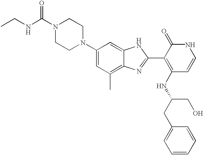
C1(N2CCN(C(NCC)=O)CC2)=CC(C)=C2C(=C1)NC(C1=C(NC(CC3=CC=CC=C3)CO)C=CNC1=O)=N2
